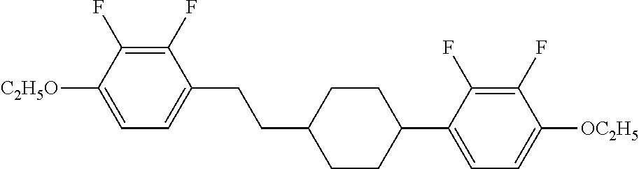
C1(F)=C(F)C([C2H5O])=CC=C1CCC1CCC(C2=CC=C([OC2H5])C(F)=C2F)CC1
